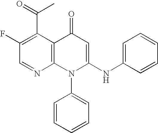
C1=NC2=C(C(C(=O)C)=C1F)C(=O)C=C(NC1=CC=CC=C1)N2C1=CC=CC=C1
